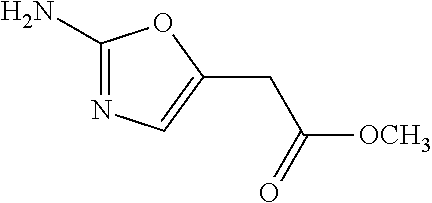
NC1=NC=C(CC([OCH3])=O)O1
